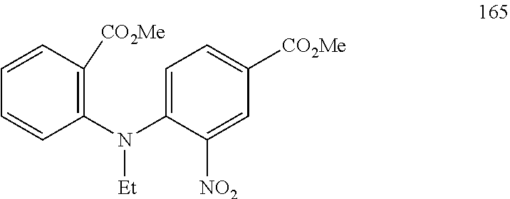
C1(N(C2=CC=C([CO2Me])C=C2[NO2])[Et])=C([CO2Me])C=CC=C1
